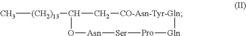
C[(CH2)13]C(C[CO-Asn-Tyr-Gln])O[Asn][Ser][Pro][Gln]
